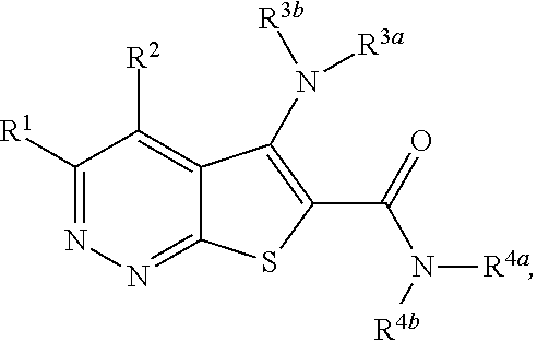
C1([R1])=NN=C2C(=C1[R2])C(N([R3b])[R3a])=C(C(N([R4a])[R4b])=O)S2
